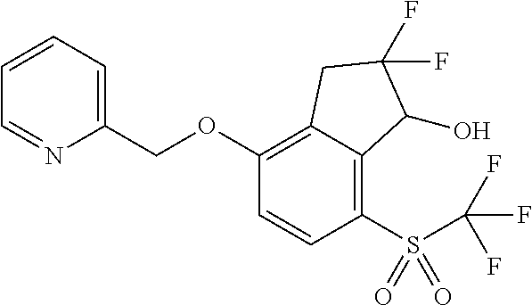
C1(OCC2=CC=CC=N2)=C2C(=C(S(C(F)(F)F)(=O)=O)C=C1)C(O)C(F)(F)C2
